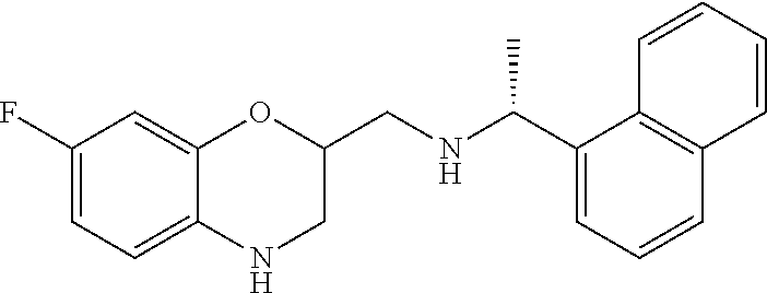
N1CC(CNC(C2=CC=CC3=C2C=CC=C3)C)OC2=CC(F)=CC=C12
